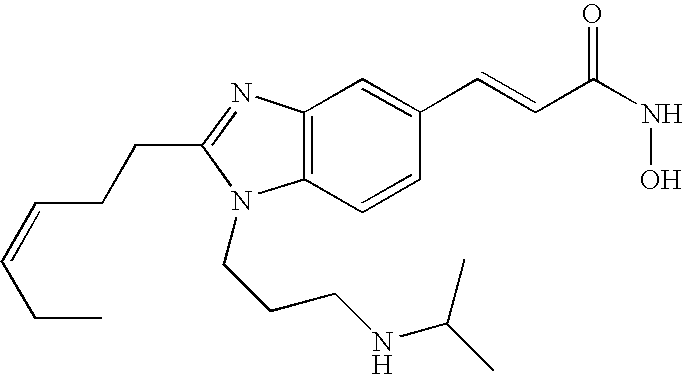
C12=C(C=CC(C=CC(=O)NO)=C1)N(CCCNC(C)C)C(CCC=CCC)=N2
